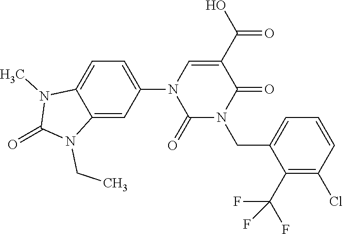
C1=C(N2C(=O)N(CC3=CC=CC(Cl)=C3C(F)(F)F)C(=O)C(C(O)=O)=C2)C=C2C(=C1)N(C)C(=O)N2CC
